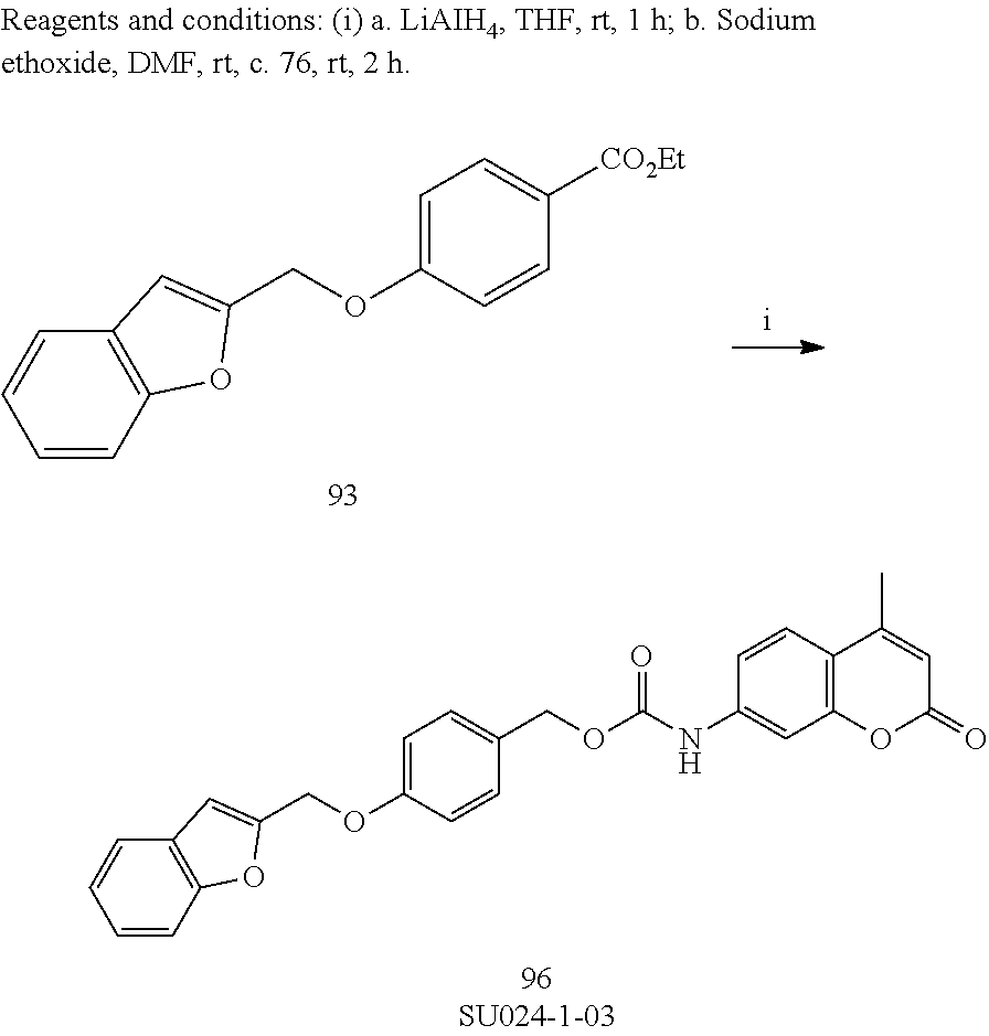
C1=CC2=C(C=C1)C=C(COC1=CC=C([CO2Et])C=C1)O2.C1=CC2=C(C=C1)C=C(COC1=CC=C(COC(NC3=CC4=C(C=C3)C(C)=CC(=O)O4)=O)C=C1)O2
